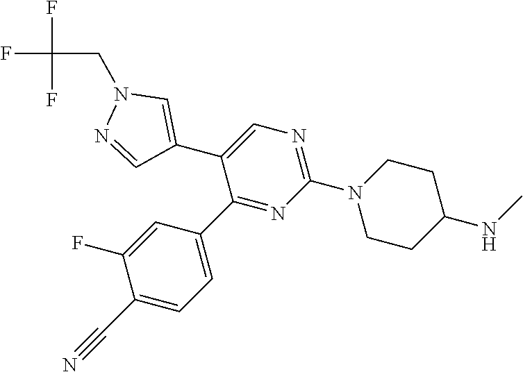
C1(C2=CN(CC(F)(F)F)N=C2)=CN=C(N2CCC(NC)CC2)N=C1C1=CC=C(C#N)C(F)=C1
